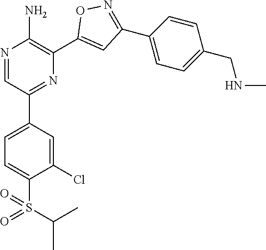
N1=CC(C2=CC=C(S(=O)(C(C)C)=O)C(Cl)=C2)=NC(C2=CC(C3=CC=C(CNC)C=C3)=NO2)=C1N
